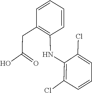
C1(CC(O)=O)=C(NC2=C(Cl)C=CC=C2Cl)C=CC=C1
